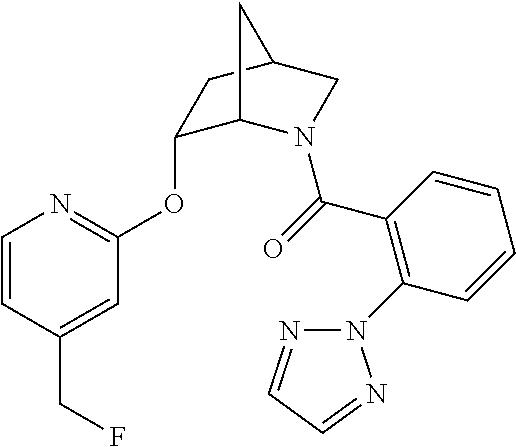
C1=CC(CF)=CC(OC2C3N(C(=O)C4=C(N5N=CC=N5)C=CC=C4)CC(C2)C3)=N1
